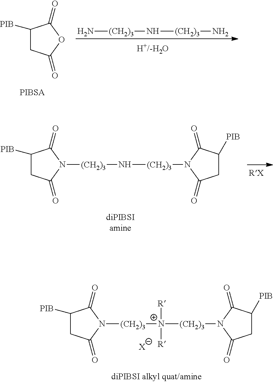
C1([PIB])CC(=O)OC1=O.N[(CH2)3]N[(CH2)3]N.C1([PIB])CC(=O)N([(CH2)3]N[(CH2)3]N2C(=O)CC([PIB])C2=O)C1=O.[X].C1([PIB])CC(=O)N([(CH2)3][N+]([(CH2)3]N2C(=O)CC([PIB])C2=O)([R])[R])C1=O
